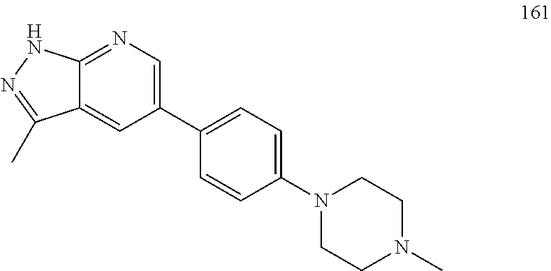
C12=NC=C(C3=CC=C(N4CCN(C)CC4)C=C3)C=C1C(C)=NN2
